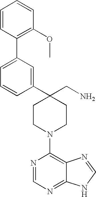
C1(C2=CC(C3=C(OC)C=CC=C3)=CC=C2)(CN)CCN(C2=C3C(=NC=N2)NC=N3)CC1
